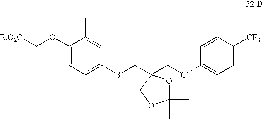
[EtO2C]COC1=CC=C(SCC2(COC3=CC=C([CF3])C=C3)OC(C)(C)OC2)C=C1C
